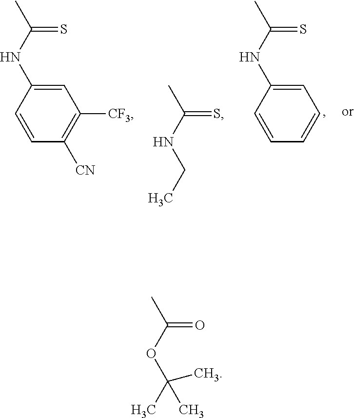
C1(NC(C)=S)=CC([CF3])=C([CN])C=C1.CC(NCC)=S.C1(NC(C)=S)=CC=CC=C1.CC(OC(C)(C)C)=O
